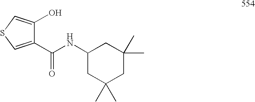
S1C=C(C(NC2CC(C)(C)CC(C)(C)C2)=O)C(O)=C1
